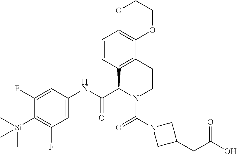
C1=C(NC(C2N(C(N3CC(CC(O)=O)C3)=O)CCC3=C2C=CC2=C3OCCO2)=O)C=C(F)C([Si](C)(C)C)=C1F
